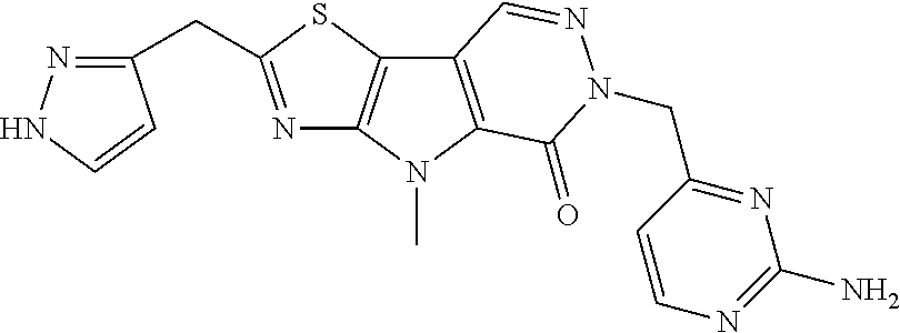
N1=C(CC2=NNC=C2)SC2=C1N(C)C1=C2C=NN(CC2=NC(N)=NC=C2)C1=O
